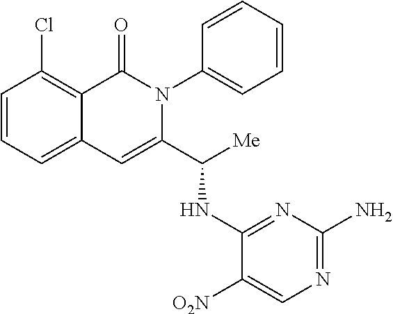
C1(Cl)=C2C(=CC=C1)C=C(C([Me])NC1=NC(N)=NC=C1[O2N])N(C1=CC=CC=C1)C2=O
